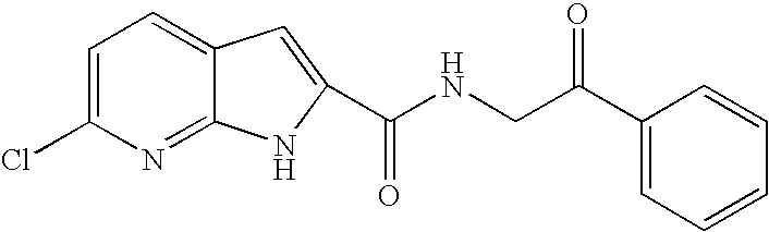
C1=C(Cl)N=C2C(=C1)C=C(C(NCC(=O)C1=CC=CC=C1)=O)N2
